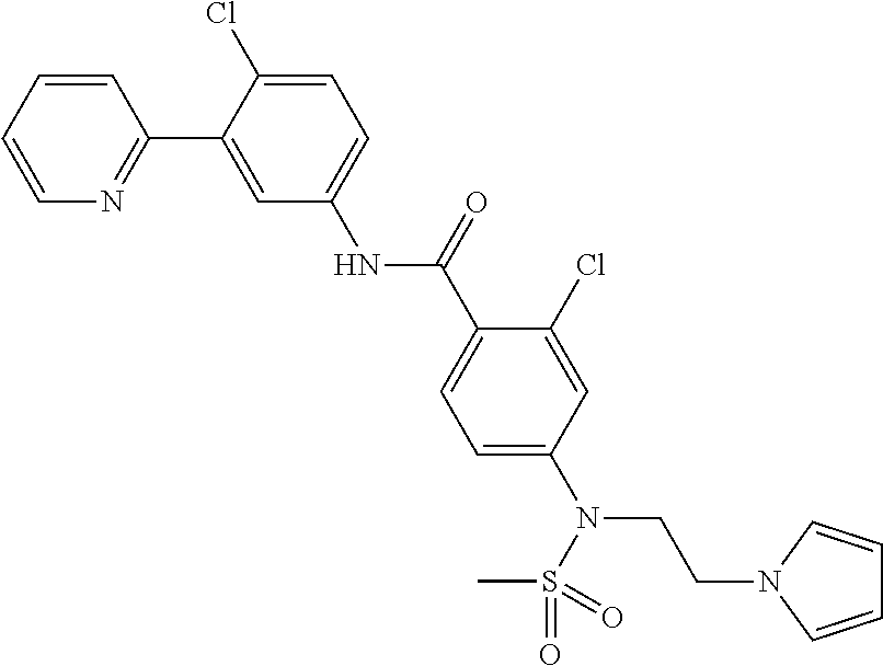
C1=CC=CN=C1C1=CC(NC(C2=CC=C(N(CCN3C=CC=C3)S(C)(=O)=O)C=C2Cl)=O)=CC=C1Cl
